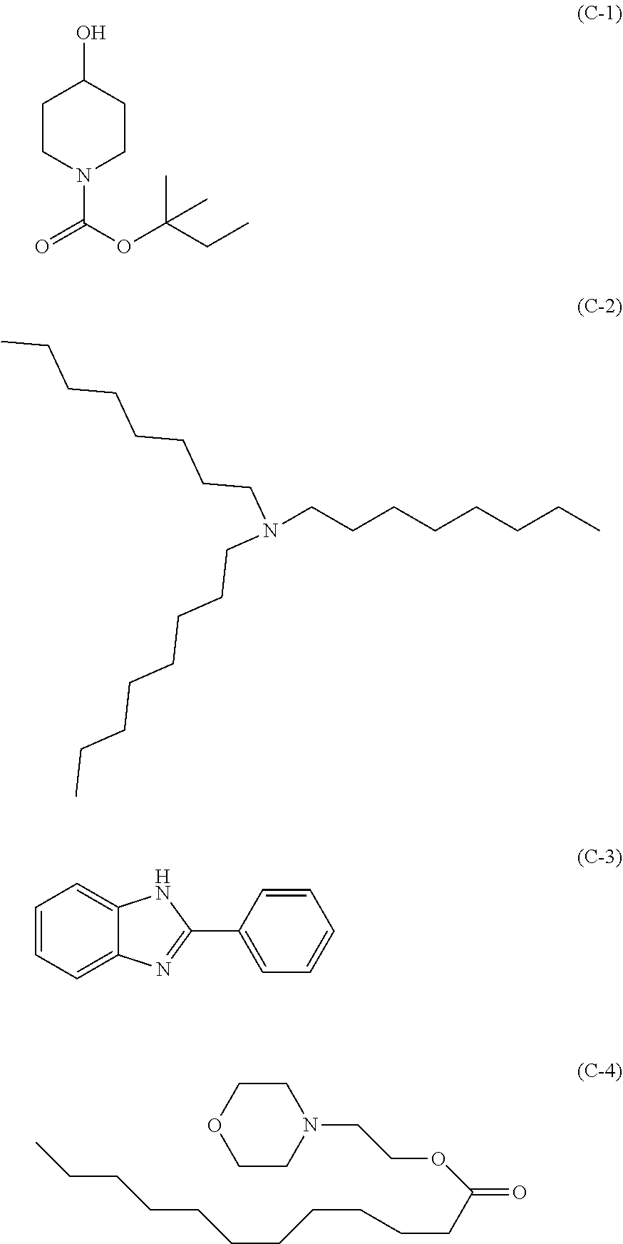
C1CN(C(OC(CC)(C)C)=O)CCC1O.CCCCCCCCN(CCCCCCCC)CCCCCCCC.C1=CC=C2C(=C1)NC(C1=CC=CC=C1)=N2.O1CCN(CCOC(=O)CCCCCCCCCCC)CC1
